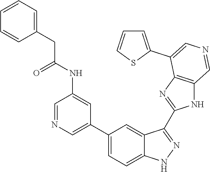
C1(C2=CN=CC(NC(CC3=CC=CC=C3)=O)=C2)=CC=C2C(=C1)C(C1=NC3=C(N1)C=NC=C3C1=CC=CS1)=NN2
